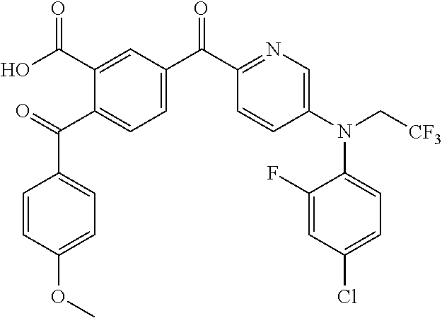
O=C(C1=CC=C(C(C2=NC=C(N(C[CF3])C3=CC=C(Cl)C=C3F)C=C2)=O)C=C1C(O)=O)C1=CC=C(OC)C=C1
